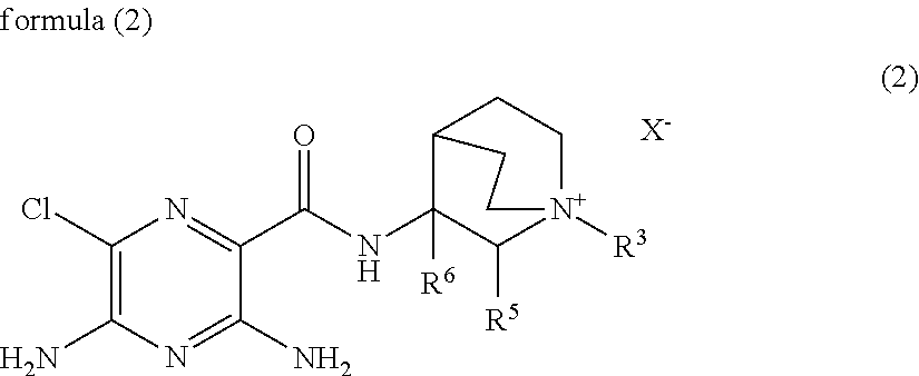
C1(Cl)=C(N)N=C(N)C(C(NC2([R6])C([R5])[N+]3([R3])CCC2CC3)=O)=N1.[X-]
